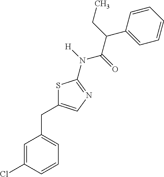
S1C(CC2=CC=CC(Cl)=C2)=CN=C1N(C(C(C1=CC=CC=C1)CC)=O)[H]
